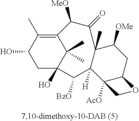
C1C2(O)C(C)(C)C(=C(C)C1O)C([MeO])C(=O)C1(C)C([H])(C2[BzO])C2([AcO])C(CC1[OMe])OC2
